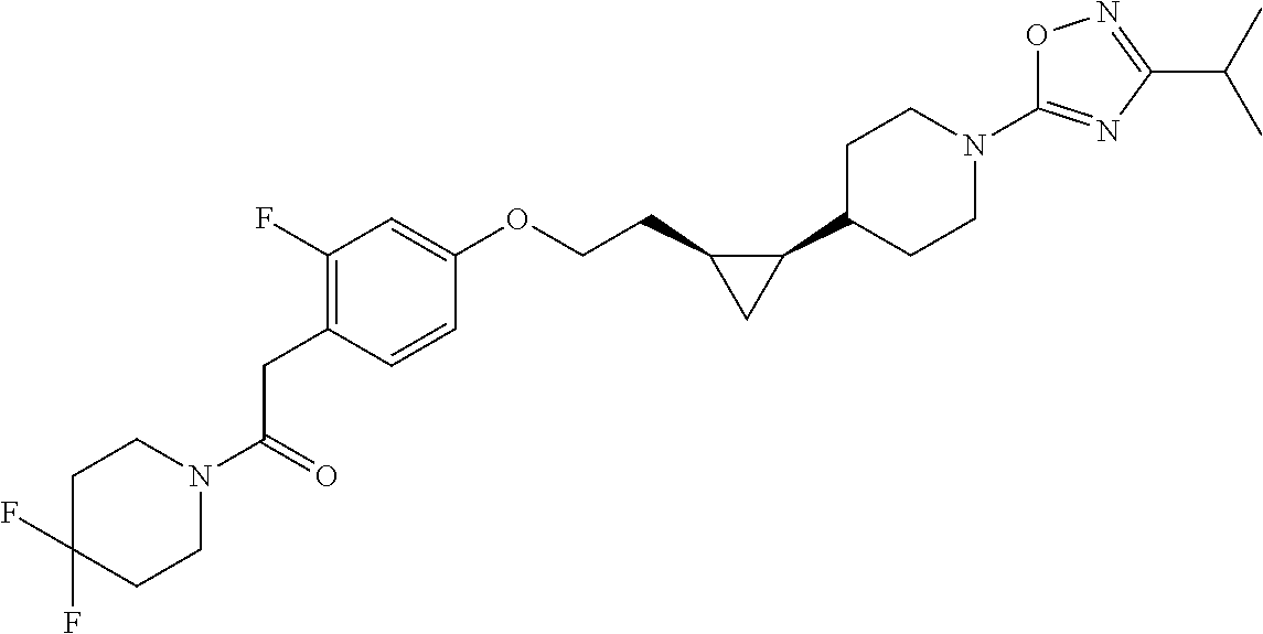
C(=O)(CC1=C(F)C=C(OCCC2C(C3CCN(C4=NC(C(C)C)=NO4)CC3)C2)C=C1)N1CCC(F)(F)CC1
